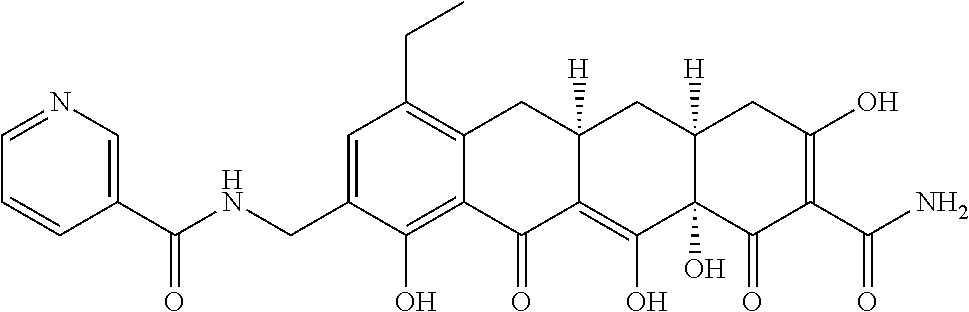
C1=C(CNC(C2=CN=CC=C2)=O)C(O)=C2C(=C1CC)CC1([H])C(=C(O)C3(O)C([H])(C1)CC(O)=C(C(N)=O)C3=O)C2=O
